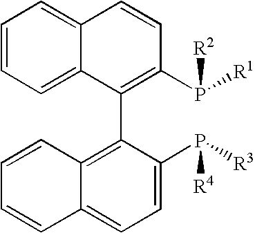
C1=CC=C2C(=C1)C=CC(P([R1])[R2])=C2C1=C2C(=CC=C1P([R3])[R4])C=CC=C2
